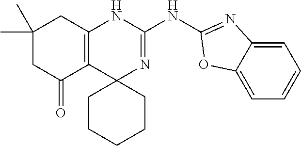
C1(C)(C)CC(=O)C2=C(C1)NC(NC1=NC3=CC=CC=C3O1)=NC21CCCCC1
